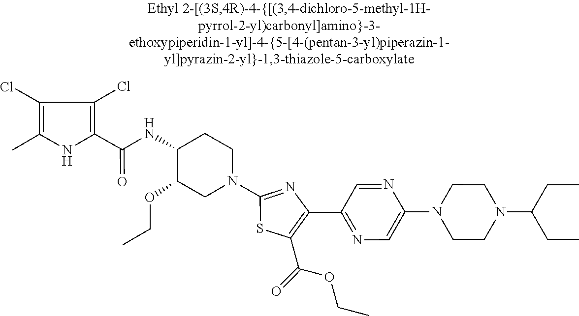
C1(Cl)=C(C)NC(C(=O)NC2C(OCC)CN(C3=NC(C4=NC=C(N5CCN(C(CC)CC)CC5)N=C4)=C(C(=O)OCC)S3)CC2)=C1Cl
